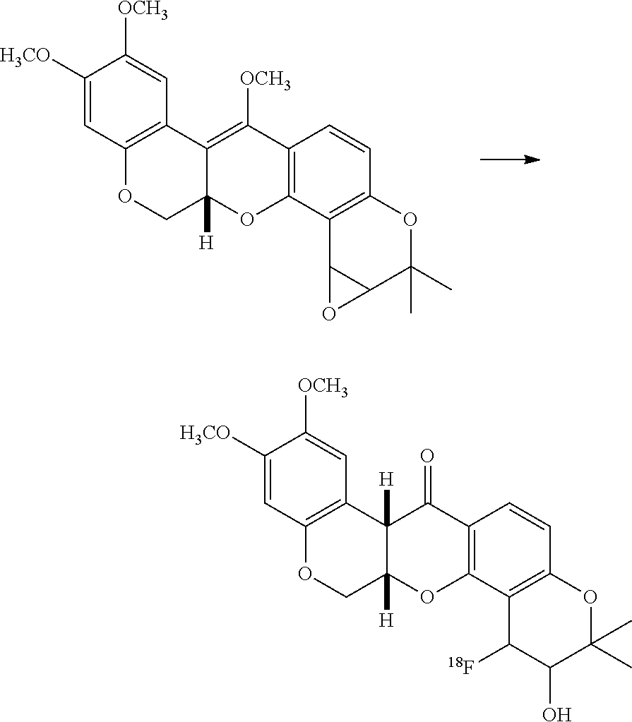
C1([H3CO])=CC2=C(C=C1[OCH3])C1=C([OCH3])C3=C(OC1([H])CO2)C1=C(C=C3)OC(C)(C)C2C1O2.C1([H3CO])=CC2=C(C=C1[OCH3])C1([H])C([H])(CO2)OC2=C(C1=O)C=CC1=C2C([18F])C(O)C(C)(C)O1
